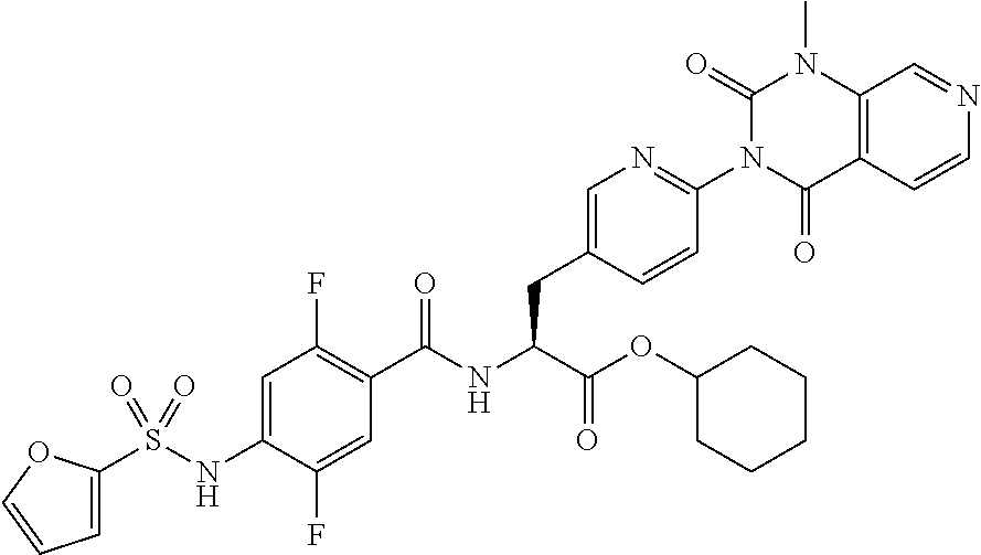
C12=C(C=CN=C1)C(=O)N(C1=NC=C(CC(C(=O)OC3CCCCC3)NC(=O)C3=C(F)C=C(NS(C4=CC=CO4)(=O)=O)C(F)=C3)C=C1)C(=O)N2C
